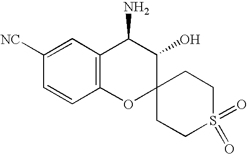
C12=C(C=C([NC])C=C1)C(N)C(O)C1(O2)CCS(=O)(=O)CC1
